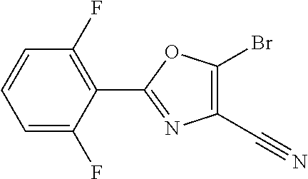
C1=C(F)C(C2=NC(C#N)=C(Br)O2)=C(F)C=C1
